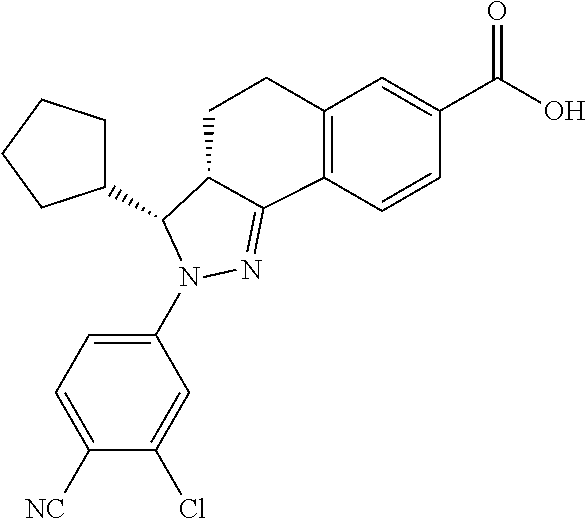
C1(C2C3C(=NN2C2=CC=C([NC])C(Cl)=C2)C2=C(CC3)C=C(C(O)=O)C=C2)CCCC1
